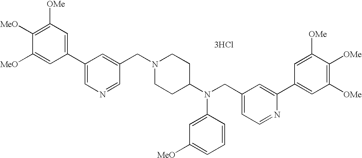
C1=C([MeO])C([MeO])=C([OMe])C=C1C1=CN=CC(CN2CCC(N(CC3=CC=NC(C4=CC([OMe])=C([OMe])C([OMe])=C4)=C3)C3=CC([MeO])=CC=C3)CC2)=C1.[3HCl]
